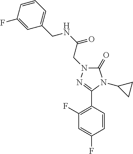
C1(F)=CC(CNC(=O)CN2C(=O)N(C3CC3)C(C3=C(F)C=C(F)C=C3)=N2)=CC=C1
